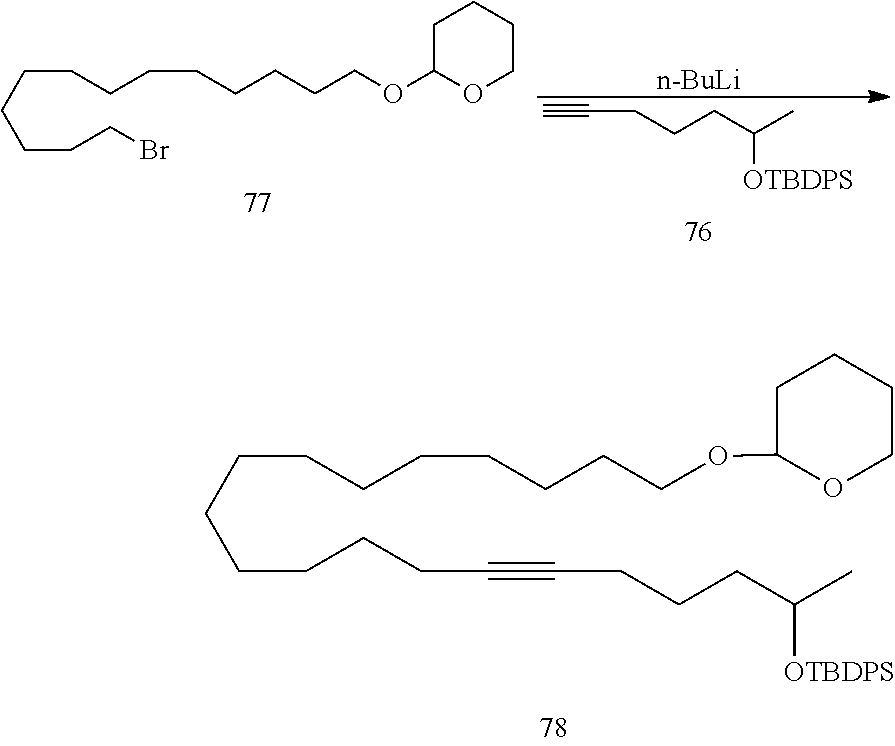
C(CCOC1OCCCC1)CCCCCCCCCCC#CCCCC(C)[OTBDPS].C(CCCC(C)[OTBDPS])#C.C(CCCOC1OCCCC1)CCCCCCCCCBr.[n-BuLi]
